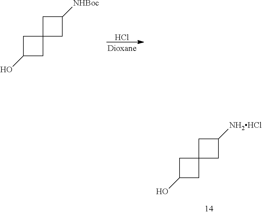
C1C2(CC1[NHBoc])CC(O)C2.Cl.C1C2(CC1[NH2HCl])CC(O)C2
